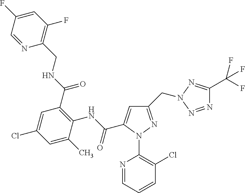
N1=CC(F)=CC(F)=C1CNC(=O)C1=C(NC(=O)C2=CC(CN3N=C(C(F)(F)F)N=N3)=NN2C2=C(Cl)C=CC=N2)C(C)=CC(Cl)=C1
